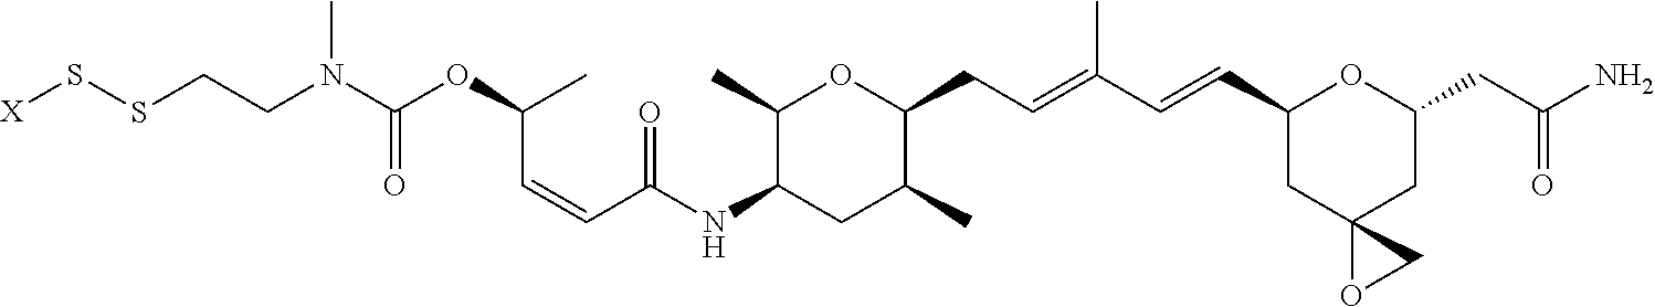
C1(C)C(NC(C=CC(OC(N(CCSS[X])C)=O)C)=O)CC(C)C(CC=C(C=CC2CC3(CC(CC(N)=O)O2)OC3)C)O1
